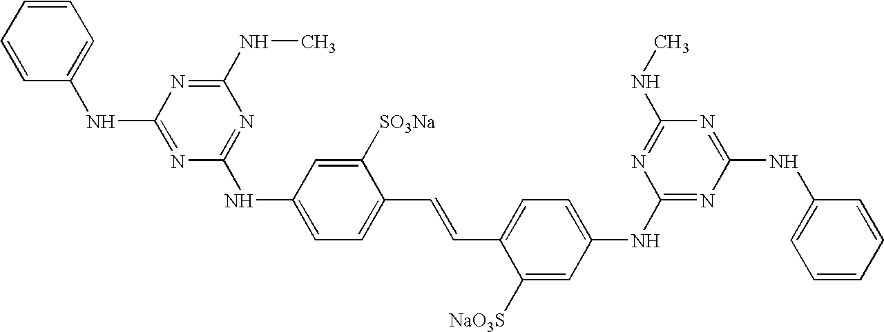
C1=CC(NC2=NC(NC3=CC=C(C=CC4=CC=C(NC5=NC(NC6=CC=CC=C6)=NC(NC)=N5)C=C4[NaO3S])C([SO3Na])=C3)=NC(NC)=N2)=CC=C1
